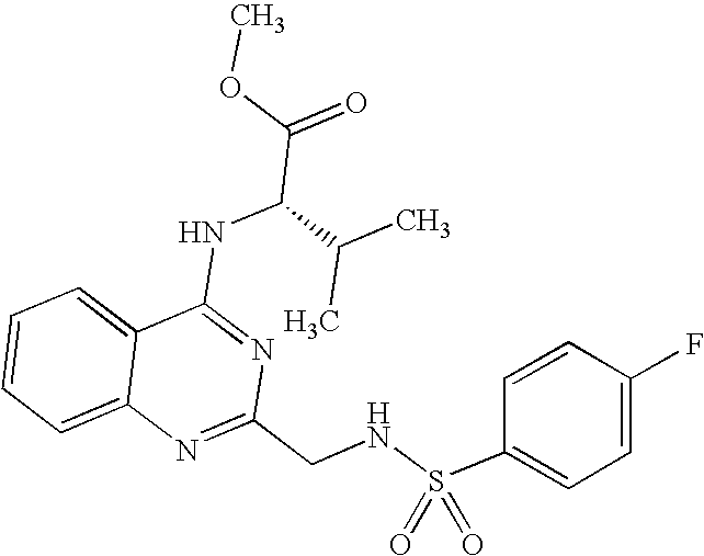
C12=CC=CC=C1N=C(CNS(C1=CC=C(F)C=C1)(=O)=O)N=C2NC(C(=O)OC)C(C)C
